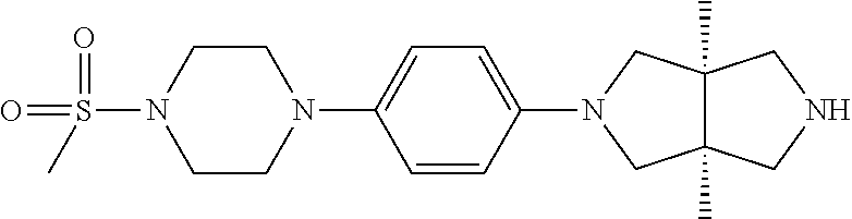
N1(C2=CC=C(N3CC4(C)C(C)(C3)CNC4)C=C2)CCN(S(=O)(=O)C)CC1
